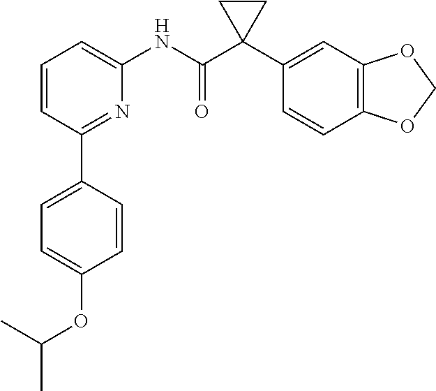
C1=CC(C2=CC=C(OC(C)C)C=C2)=NC(NC(C2(C3=CC4=C(C=C3)OCO4)CC2)=O)=C1
